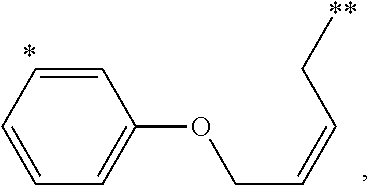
C1=CC=C(OCC=CC[**])C=C1
